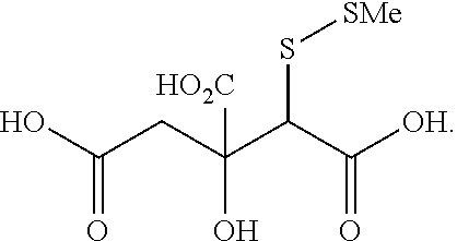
OC(CC(C(C([OH])=O)S[SMe])([HO2C])O)=O
